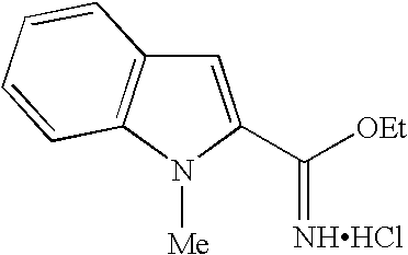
C1=C(C([OEt])=[NHHCl])N([Me])C2=C1C=CC=C2
